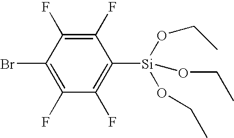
C1(Br)=C(F)C(F)=C([Si](OCC)(OCC)OCC)C(F)=C1F
